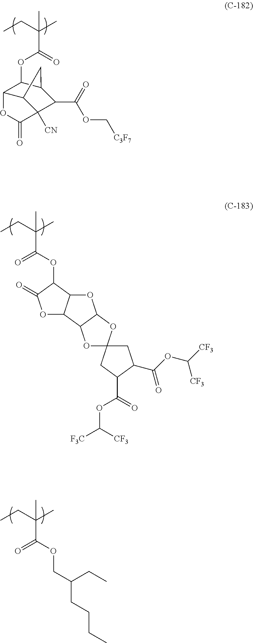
C(C(OC1C(=O)OC2C1OC1C2OC2(O1)CC(C(OC([CF3])[CF3])=O)C(C(=O)OC([F3C])[CF3])C2)=O)(CC)(C)C.C(C(OCC(CCCC)CC)=O)(CC)(C)C.C(C(OC1C2C3C([CN])(C(C(=O)OC[C3F7])C1C3)C(=O)O2)=O)(CC)(C)C
